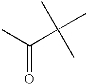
C(=O)(C)C(C)(C)C
